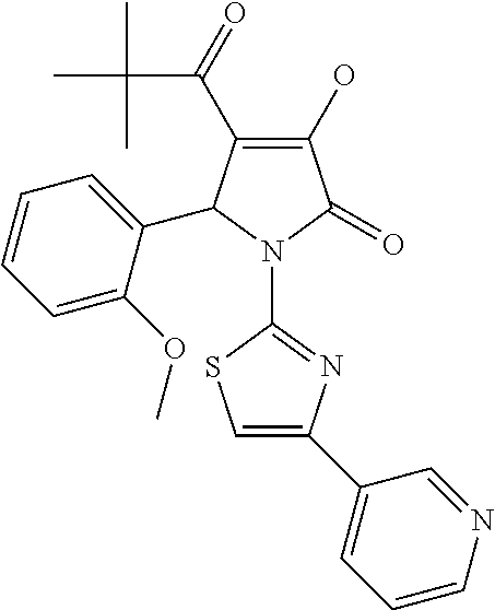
C1(O)=C(C(=O)C(C)(C)C)C(C2=CC=CC=C2OC)N(C2=NC(C3=CC=CN=C3)=CS2)C1=O
